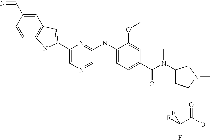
FC(C(O)=O)(F)F.C1=C(C#N)C=CC2=C1C=C(C1=CN=CC(NC3=CC=C(C(N(C)C4CCN(C)C4)=O)C=C3OC)=N1)N2
